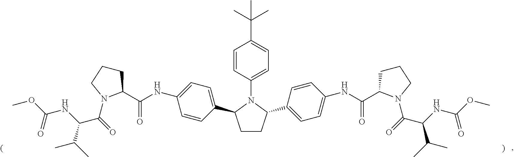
C1=CC(N2C(C3=CC=C(NC(=O)C4CCCN4C(=O)C(NC(OC)=O)C(C)C)C=C3)CCC2C2=CC=C(NC(=O)C3CCCN3C(=O)C(NC(OC)=O)C(C)C)C=C2)=CC=C1C(C)(C)C
